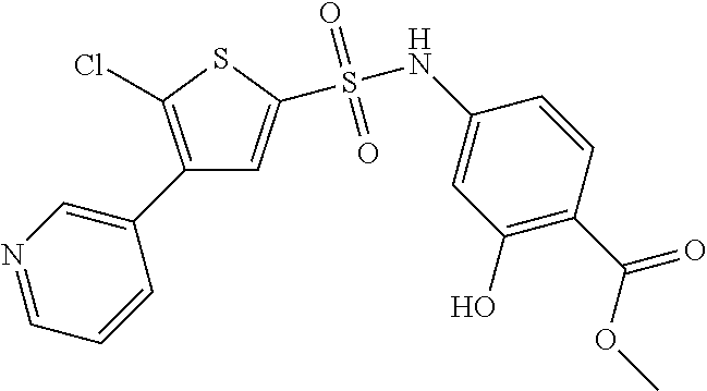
N1=CC=CC(C2=C(Cl)SC(S(=O)(=O)NC3=CC(O)=C(C(=O)OC)C=C3)=C2)=C1
